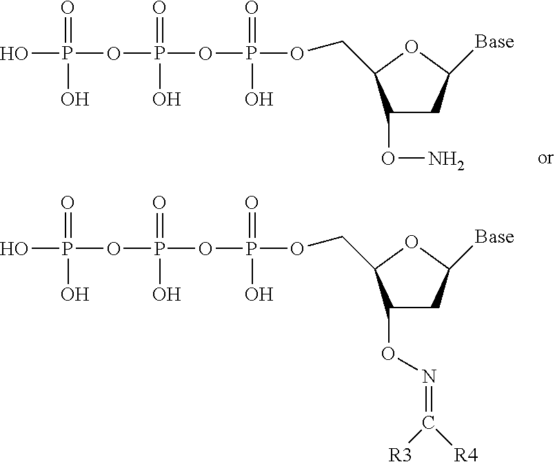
C1(ON)CC([Base])OC1COP(OP(OP(O)(=O)O)(=O)O)(=O)O.C1(ON=C([R3])[R4])CC([Base])OC1COP(OP(OP(O)(=O)O)(=O)O)(=O)O
